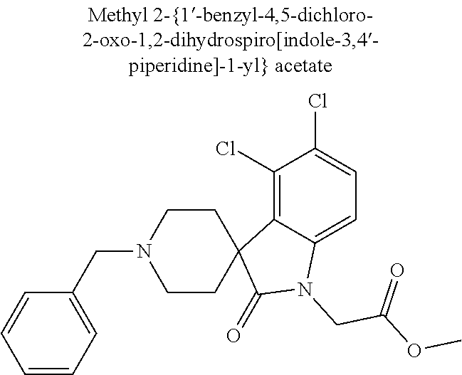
C1CN(CC2=CC=CC=C2)CCC12C1=C(Cl)C(Cl)=CC=C1N(CC(=O)OC)C2=O
